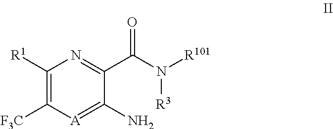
C1([R1])=C([F3C])[A]=C(N)C(C(N([R3])[R101])=O)=N1
